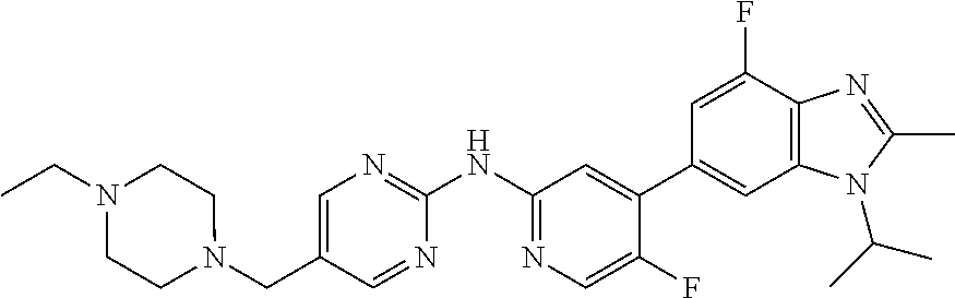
C12=C(C(F)=CC(C3=CC(NC4=NC=C(CN5CCN(CC)CC5)C=N4)=NC=C3F)=C1)N=C(C)N2C(C)C
